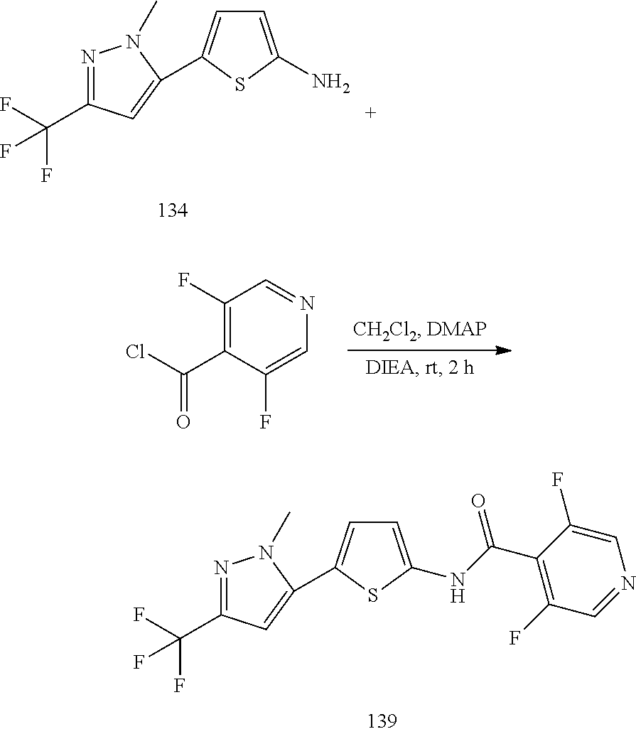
N1=C(C(F)(F)F)C=C(C2=CC=C(N)S2)N1C.C1(F)=C(C(Cl)=O)C(F)=CN=C1.N1=C(C(F)(F)F)C=C(C2=CC=C(NC(C3=C(F)C=NC=C3F)=O)S2)N1C
